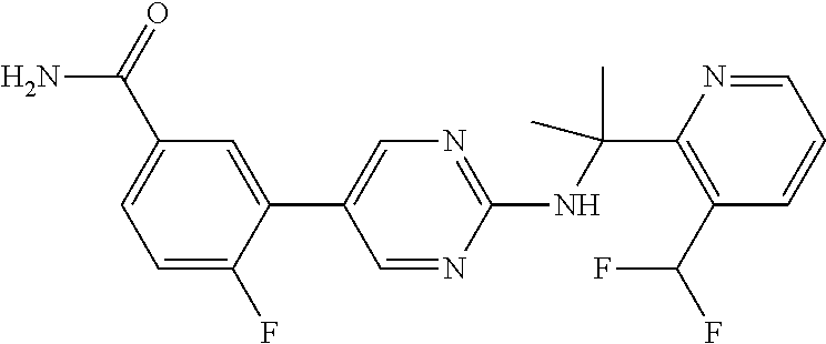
C1=C(F)C(C2=CN=C(NC(C)(C)C3=C(C(F)F)C=CC=N3)N=C2)=CC(C(N)=O)=C1
